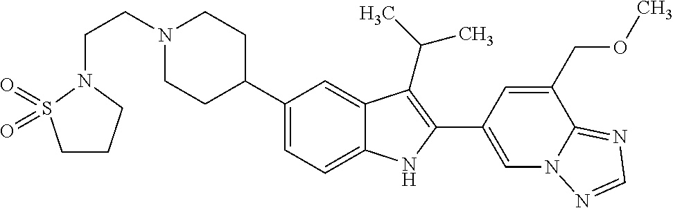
C(N1CCC(C2=CC=C3C(=C2)C(C(C)C)=C(C2=CN4C(=NC=N4)C(COC)=C2)N3)CC1)CN1CCCS1(=O)=O
